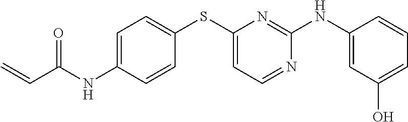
C1=C(NC(C=C)=O)C=CC(SC2=CC=NC(NC3=CC(O)=CC=C3)=N2)=C1
